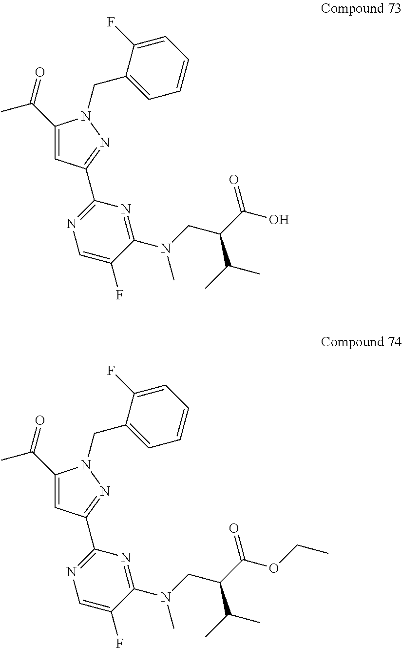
C(C1=CC(C2=NC=C(F)C(N(CC(C(O)=O)C(C)C)C)=N2)=NN1CC1=CC=CC=C1F)(=O)C.C(C1=CC(C2=NC=C(F)C(N(CC(C(OCC)=O)C(C)C)C)=N2)=NN1CC1=CC=CC=C1F)(=O)C
